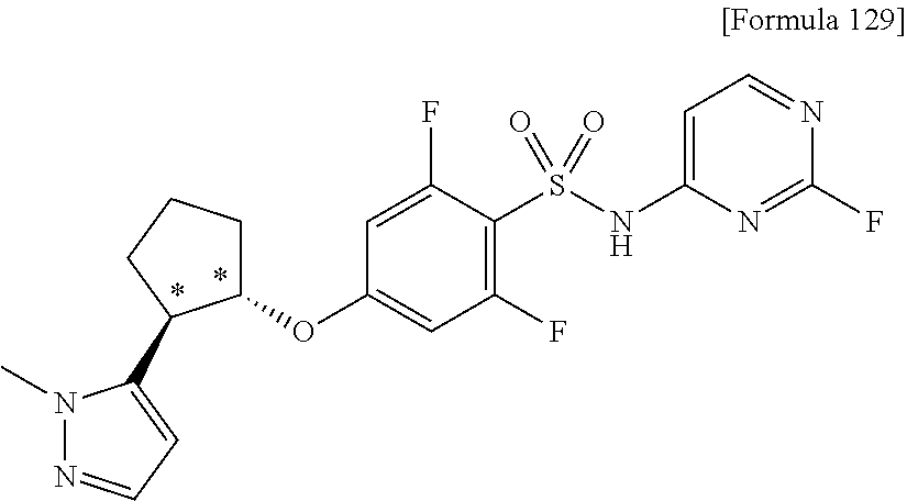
O(C1=CC(F)=C(S(NC2=CC=NC(F)=N2)(=O)=O)C(F)=C1)C1CCCC1C1=CC=NN1C
